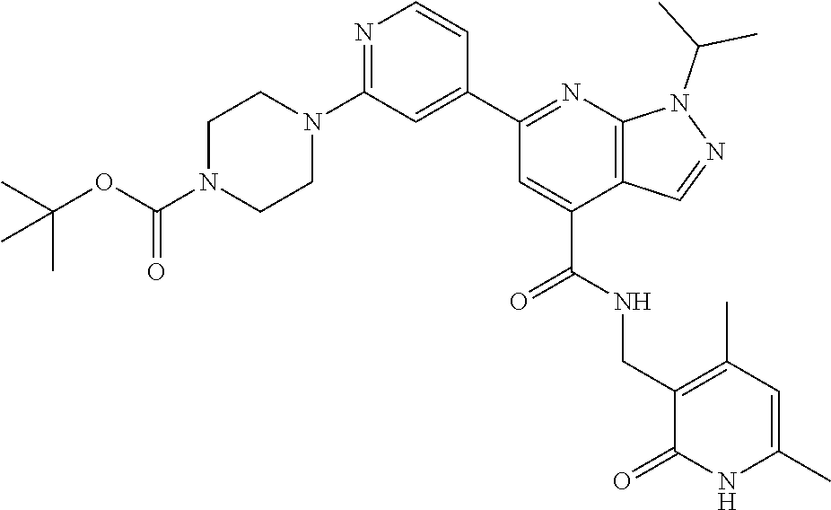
O(C(C)(C)C)C(=O)N1CCN(C2=NC=CC(C3=NC4=C(C(C(NCC5=C(C)C=C(C)NC5=O)=O)=C3)C=NN4C(C)C)=C2)CC1
